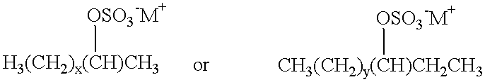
[OSO3-M+][H3(CH2)x(CH)CH3].[OSO3-M+][CH3(CH2)y(CH)CH2CH3]
